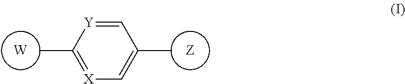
[W].[Z].C1=[Y]C(C)=[X]C=C1C
